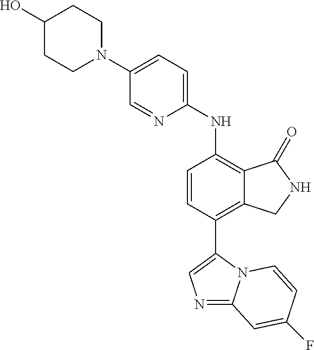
C1(N2CCC(O)CC2)=CC=C(NC2=C3C(=C(C4=CN=C5N4C=CC(F)=C5)C=C2)CNC3=O)N=C1
